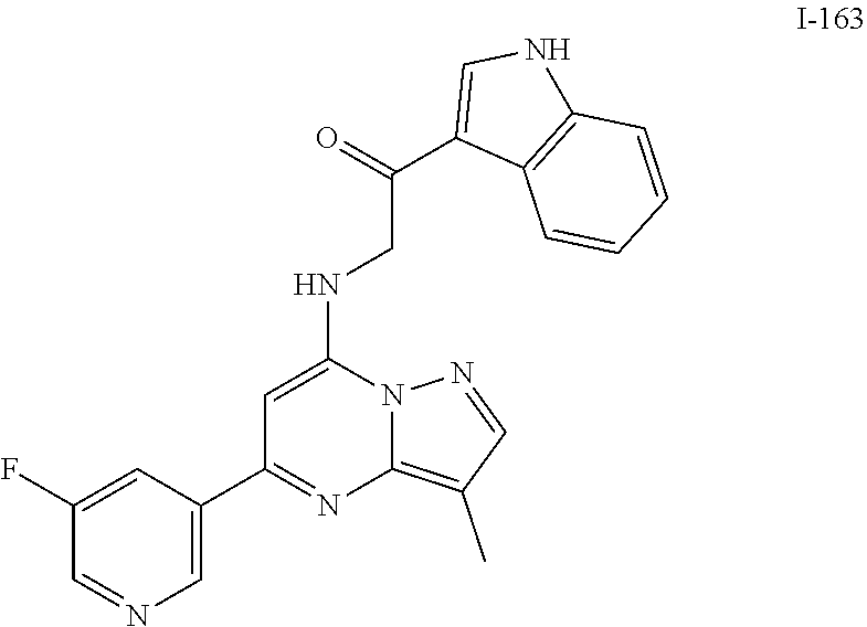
C(CNC1=CC(C2=CN=CC(F)=C2)=NC2=C(C)C=NN12)(C1=CNC2=C1C=CC=C2)=O
